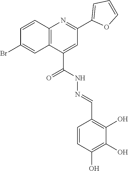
C12=C(C(C(=O)NN=CC3=C(O)C(O)=C(O)C=C3)=CC(C3=CC=CO3)=N1)C=C(Br)C=C2
